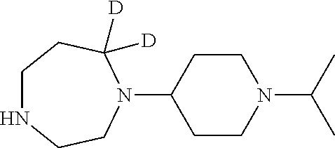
N1(C2CCN(C(C)C)CC2)C([D])([D])CCNCC1
